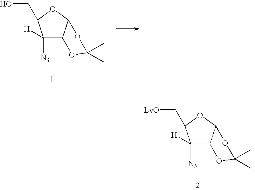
C1([H])([N3])C2C(OC1CO)OC(C)(C)O2.C1([H])([N3])C2C(OC1C[LvO])OC(C)(C)O2
